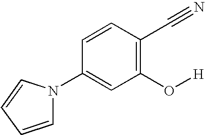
C1(O[H])=C(C#N)C=CC(N2C=CC=C2)=C1
